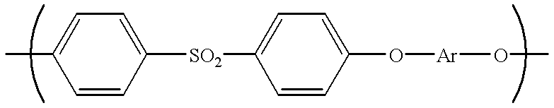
C1(C)=CC=C([SO2]C2=CC=C(O[Ar]OC)C=C2)C=C1
